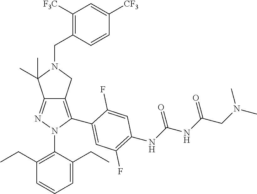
C12=NN(C3=C(CC)C=CC=C3CC)C(C3=CC(F)=C(NC(NC(CN(C)C)=O)=O)C=C3F)=C1CN(CC1=C([F3C])C=C([CF3])C=C1)C2(C)C
